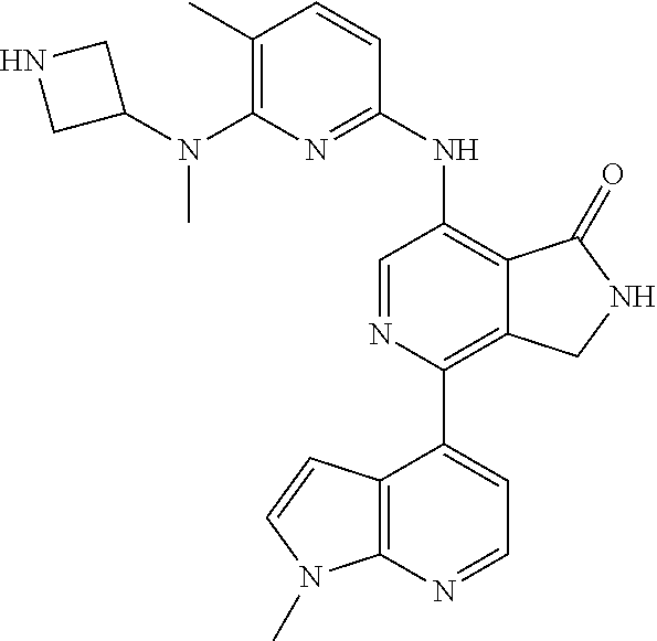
C1(N(C2CNC2)C)=C(C)C=CC(NC2=C3C(=C(C4=CC=NC5=C4C=CN5C)N=C2)CNC3=O)=N1
